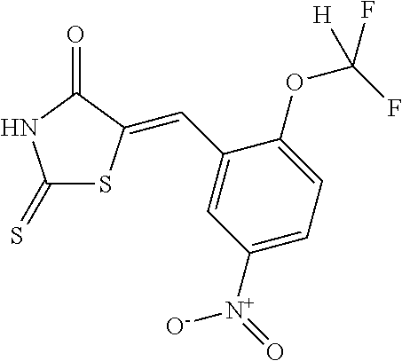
C1(=S)SC(=CC2=CC([N+](=O)[O-])=CC=C2OC(F)(F)[H])C(=O)N1
